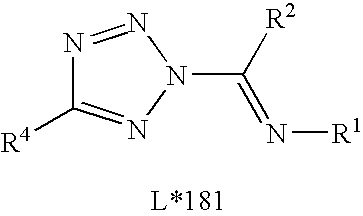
N1=NN(C([R2])=N[R1])N=C1[R4]
